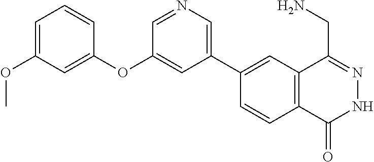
C1(C2=CN=CC(OC3=CC(OC)=CC=C3)=C2)=CC2=C(C=C1)C(=O)NN=C2CN
